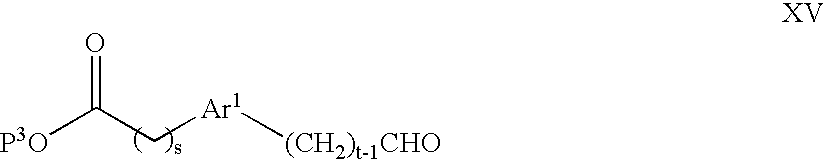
[(CH2)t-1CHO][Ar1]CC([P3O])=O
